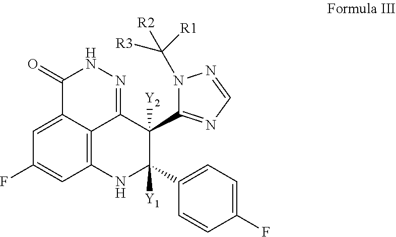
C12=C3C(=CC(F)=C1)C(=O)NN=C3C([Y2])(C1=NC=NN1C([R3])([R1])[R2])C(C1=CC=C(F)C=C1)([Y1])N2
